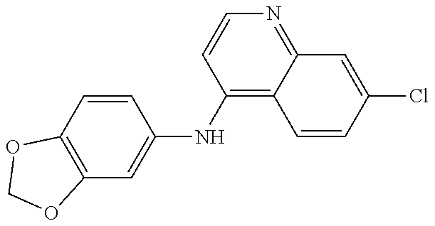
C12=C(C=CC(NC3=C4C(=NC=C3)C=C(Cl)C=C4)=C1)OCO2
